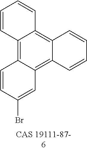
C1(Br)=CC2=C3C(=C4C(=C2C=C1)C=CC=C4)C=CC=C3
